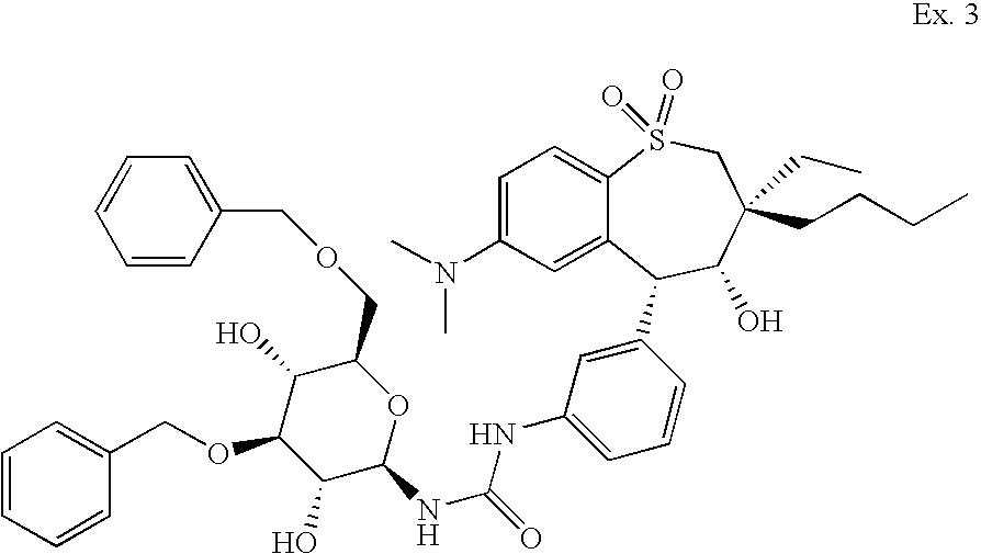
C1=C(N(C)C)C=C2C(=C1)S(=O)(=O)CC(CCCC)(CC)C(O)C2C1=CC(NC(=O)NC2OC(COCC3=CC=CC=C3)C(O)C(OCC3=CC=CC=C3)C2O)=CC=C1
